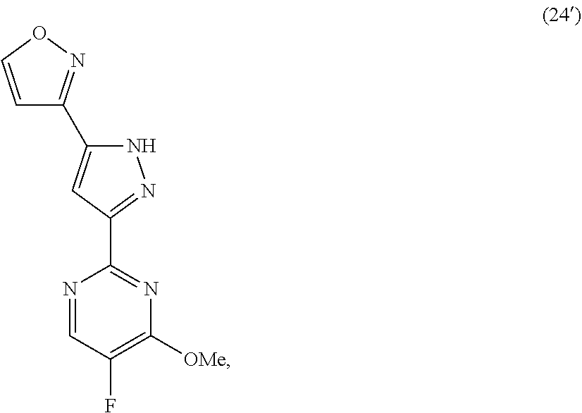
C1(C2=CC(C3=NC([OMe])=C(F)C=N3)=NN2)=NOC=C1
